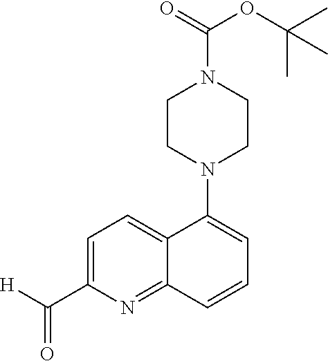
C1=C(C([H])=O)N=C2C(=C1)C(N1CCN(C(=O)OC(C)(C)C)CC1)=CC=C2
